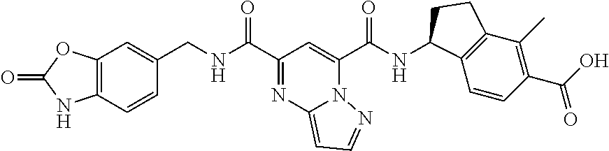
C1(C(NCC2=CC3=C(C=C2)NC(=O)O3)=O)=NC2=CC=NN2C(C(NC2C3=C(C(C)=C(C(O)=O)C=C3)CC2)=O)=C1
